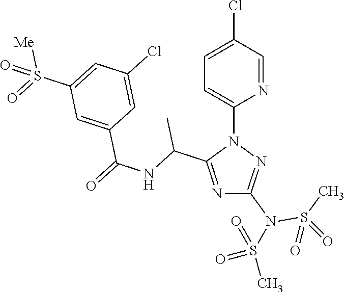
N1=C(C(NC(=O)C2=CC(S(=O)([Me])=O)=CC(Cl)=C2)C)N(C2=CC=C(Cl)C=N2)N=C1N(S(C)(=O)=O)S(C)(=O)=O
